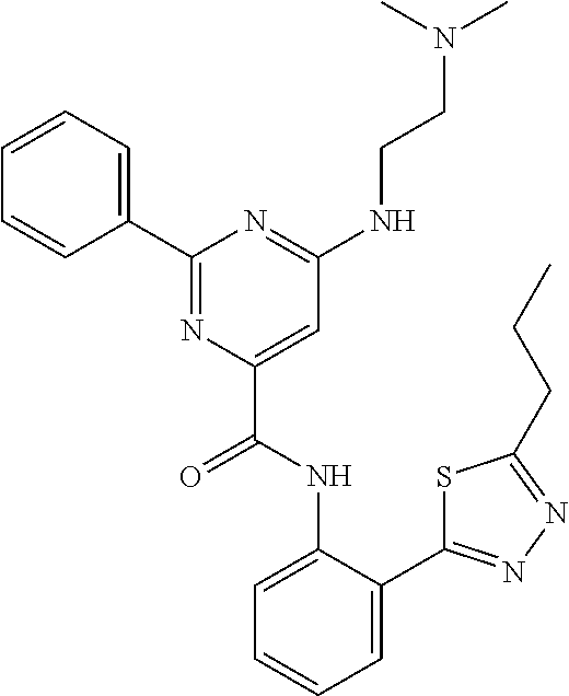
C1=CC=C(C2=NC(C(NC3=CC=CC=C3C3=NN=C(CCC)S3)=O)=CC(NCCN(C)C)=N2)C=C1
